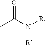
O=C(C)N([R])[R]
